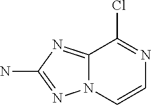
C1=CN=C(Cl)C2=NC(N)=NN12
